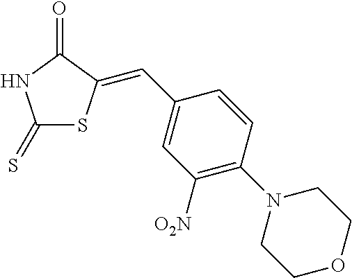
C1(=S)SC(=CC2=CC([O2N])=C(N3CCOCC3)C=C2)C(=O)N1
